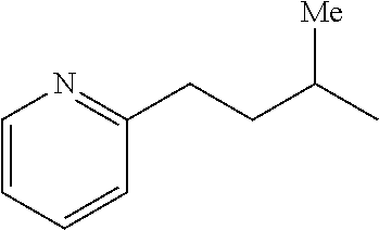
C1=CC=CC(CCC(C)[Me])=N1
